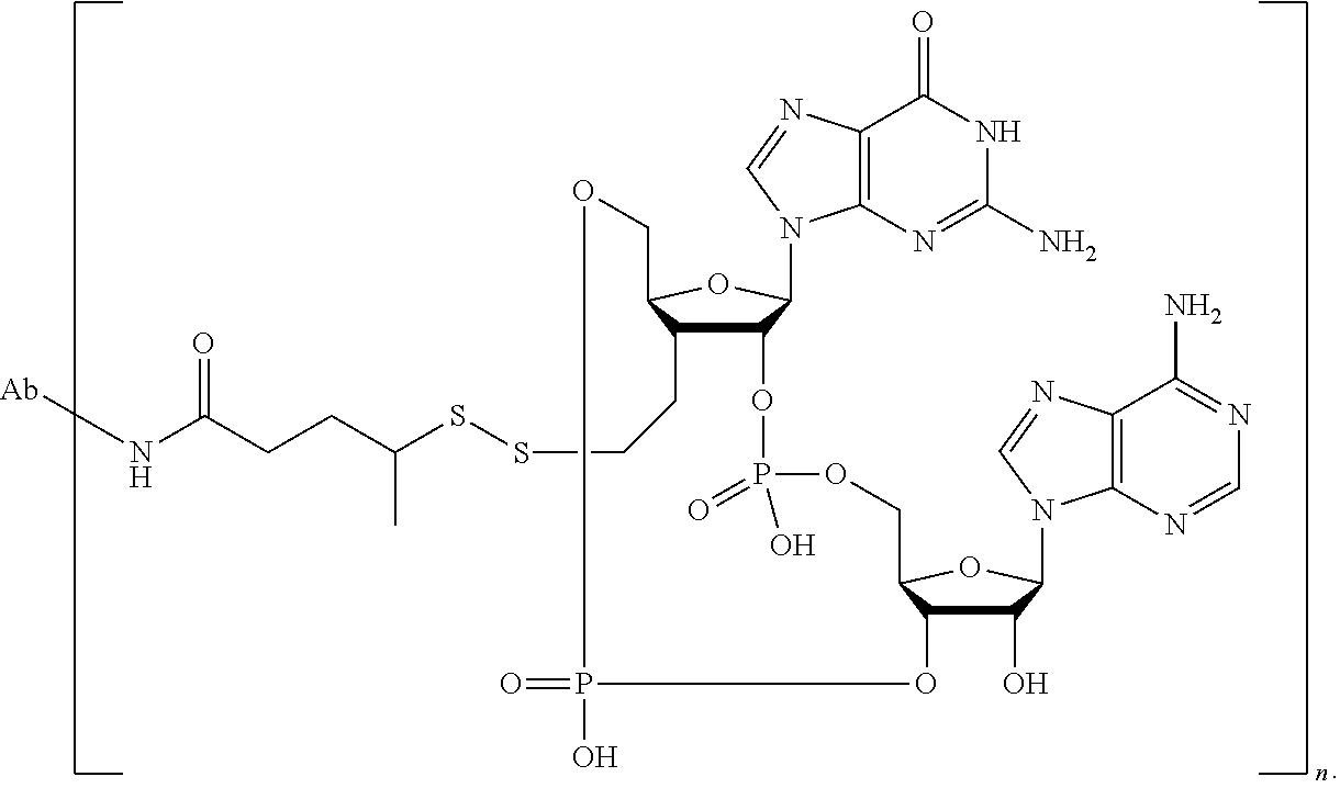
C12C(CCSSC(C)CCC(=O)N[Ab])C(OC1N1C3=C(C(=O)NC(N)=N3)N=C1)COP(=O)(O)OC1C(O)C(N3C4=C(C(N)=NC=N4)N=C3)OC1COP(O)(=O)O2
